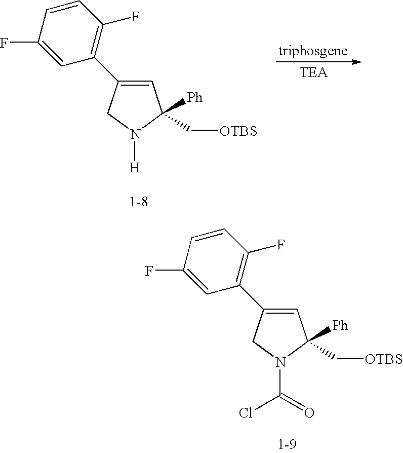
C1=C(C2=C(F)C=CC(F)=C2)CN([H])C1([Ph])C[OTBS].C1=C(C2=C(F)C=CC(F)=C2)CN(C(Cl)=O)C1([Ph])C[OTBS]
